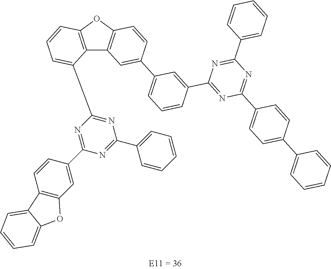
C12=C(OC3=C1C=C(C1=CC=CC(C4=NC(C5=CC=C(C6=CC=CC=C6)C=C5)=NC(C5=CC=CC=C5)=N4)=C1)C=C3)C=CC=C2C1=NC(C2=CC=CC=C2)=NC(C2=CC3=C(C=C2)C2=CC=CC=C2O3)=N1
